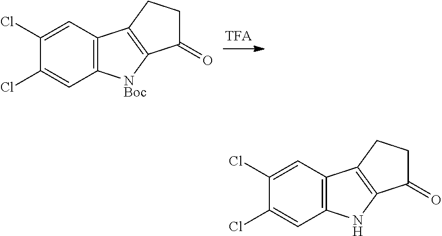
C1(Cl)=CC2=C(C=C1Cl)[NBoc]C1=C2CCC1=O.C1(Cl)=CC2=C(C=C1Cl)NC1=C2CCC1=O
